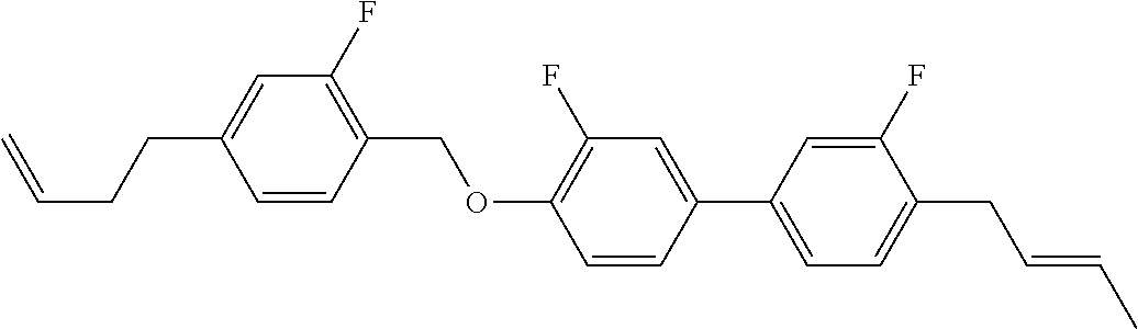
C1=CC(COC2=C(F)C=C(C3=CC=C(CC=CC)C(F)=C3)C=C2)=C(F)C=C1CCC=C
